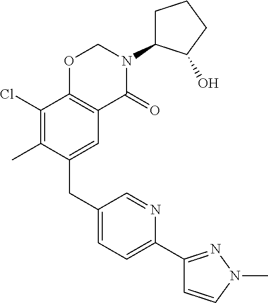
C1(CC2=CC3=C(C(Cl)=C2C)OCN(C2CCCC2O)C3=O)=CC=C(C2=NN(C)C=C2)N=C1
